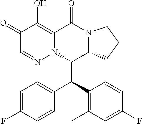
C1(=O)C=NN2C(=C1O)C(=O)N1C(C2C(C2=C(C)C=C(F)C=C2)C2=CC=C(F)C=C2)CCC1
